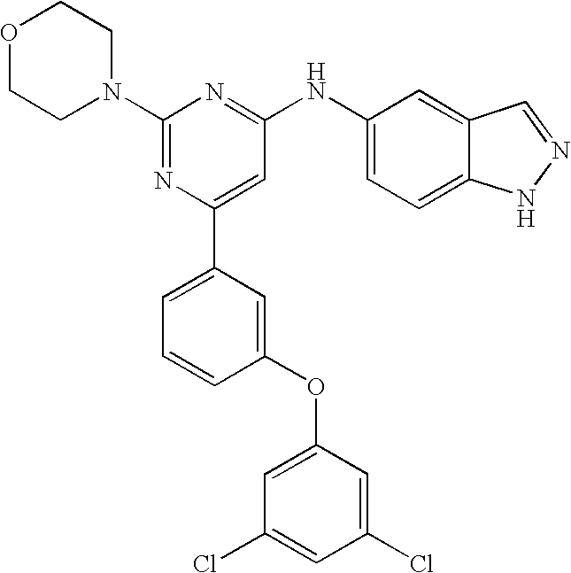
C1(N2CCOCC2)=NC(C2=CC=CC(OC3=CC(Cl)=CC(Cl)=C3)=C2)=CC(NC2=CC=C3C(=C2)C=NN3)=N1
